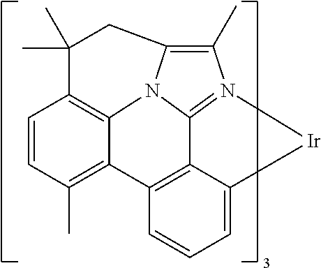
C12=C(C)C=CC3=C1N1C(=C(C)N4=C1C1=C2C=CC=C1[Ir]4)CC3(C)C
